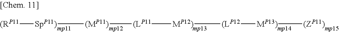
[(RP11][SpP11)][(MP11)][(LP11][MP12)][(LP12][MP13)][(ZP11)]
